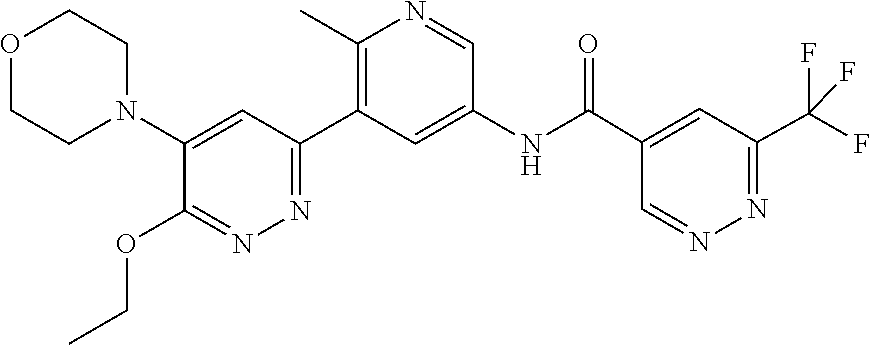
O1CCN(C2=CC(C3=C(C)N=CC(NC(C4=CC(C(F)(F)F)=NN=C4)=O)=C3)=NN=C2OCC)CC1
